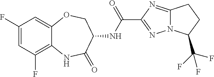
C1(F)=CC(F)=C2C(=C1)OCC(NC(C1=NN3C(=N1)CCC3C(F)(F)F)=O)C(=O)N2
